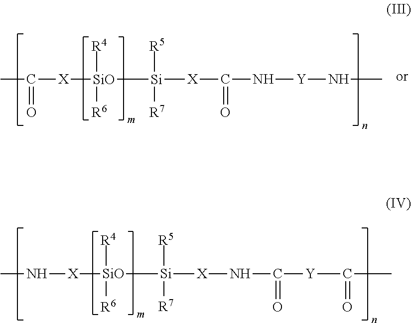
CC([X][SiO]([R4])([R6])[Si]([R5])([R7])[X]C(N[Y]NC)=O)=O.CN[X][SiO]([R4])([R6])[Si]([R5])([R7])[X]NC([Y]C(C)=O)=O
